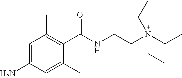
C1(C)=CC(N)=CC(C)=C1C(NCC[N+](CC)(CC)CC)=O
